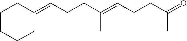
C(=C(CCC=C1CCCCC1)C)CCC(=O)C
